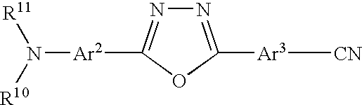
N1=C([Ar3][CN])OC([Ar2]N([R11])[R10])=N1
